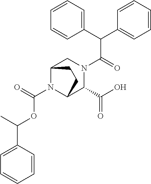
C1(C(C2=CC=CC=C2)C(=O)N2CC3N(C(=O)OC(C4=CC=CC=C4)C)C(C2C(O)=O)CC3)=CC=CC=C1
